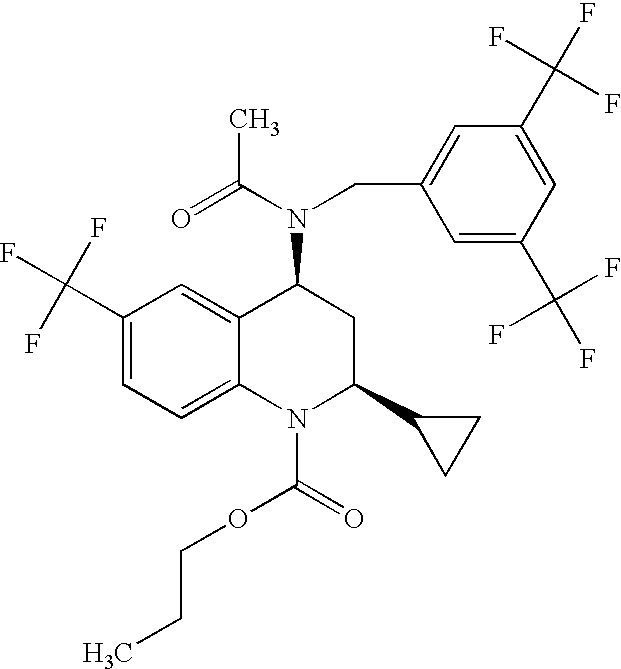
C1(C(F)(F)F)=CC=C2C(=C1)C(N(C(=O)C)CC1=CC(C(F)(F)F)=CC(C(F)(F)F)=C1)CC(C1CC1)N2C(OCCC)=O
